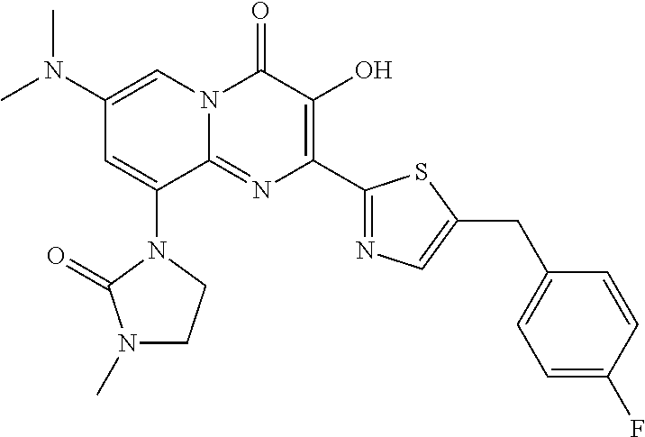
C1(N(C)C)=CN2C(=NC(C3=NC=C(CC4=CC=C(F)C=C4)S3)=C(O)C2=O)C(N2C(=O)N(C)CC2)=C1
